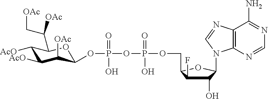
P(OCC1C(F)C(O)C(N2C3=C(C(N)=NC=N3)N=C2)O1)(OP(OC1C([OAc])C([AcO])C([AcO])C(C(C[OAc])[OAc])O1)(=O)O)(=O)O
